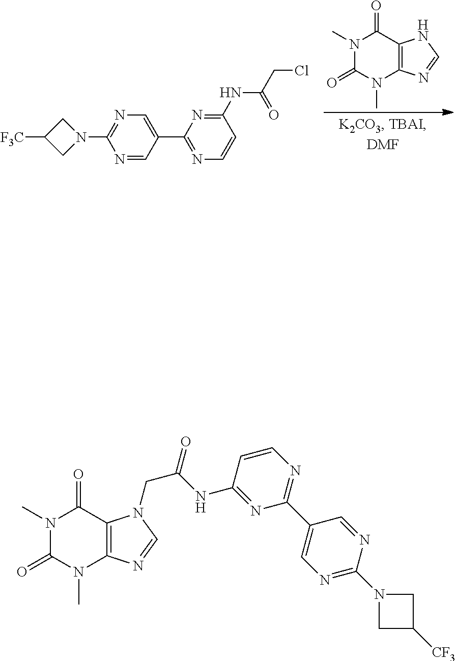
N1(C)C(=O)N(C)C2=C(C1=O)NC=N2.N1(C2=NC=C(C3=NC=CC(NC(CCl)=O)=N3)C=N2)CC([F3C])C1.N1(C)C(=O)N(C)C2=C(C1=O)N(CC(=O)NC1=NC(C3=CN=C(N4CC([CF3])C4)N=C3)=NC=C1)C=N2
